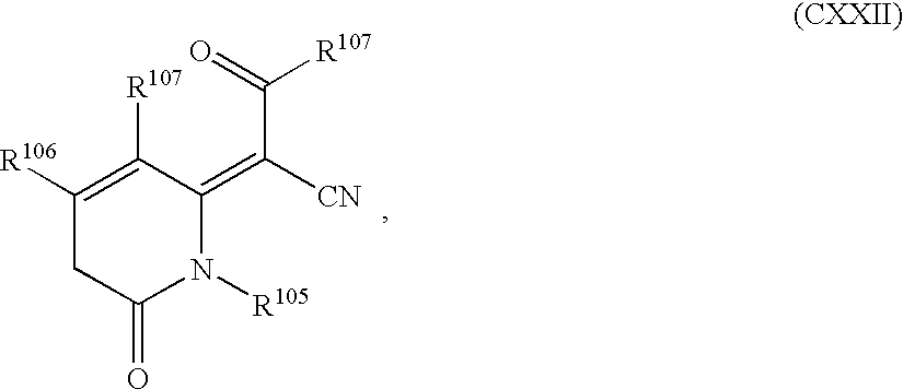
C1([R106])=C([R107])C(=C([CN])C([R107])=O)N([R105])C(=O)C1
